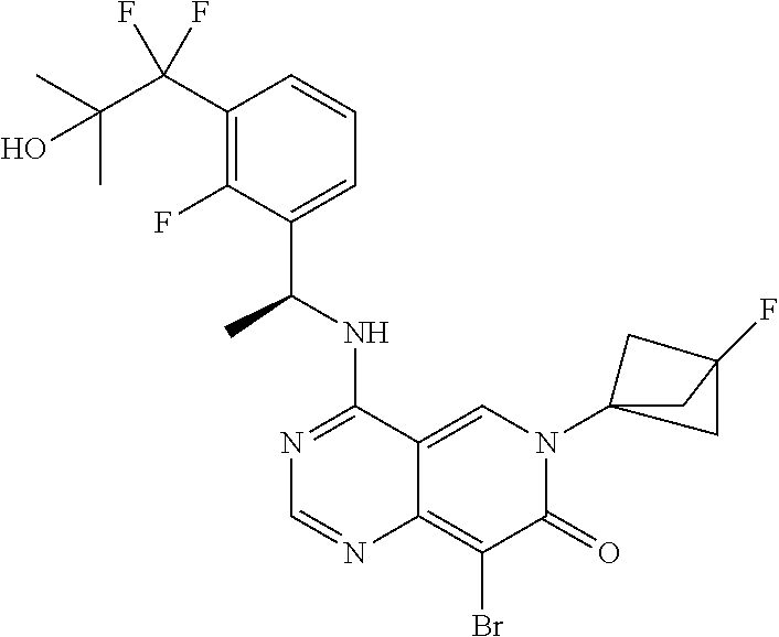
C12=CN(C34CC(F)(C3)C4)C(=O)C(Br)=C1N=CN=C2NC(C1=CC=CC(C(C(C)(C)O)(F)F)=C1F)C
